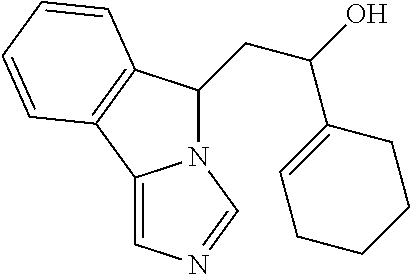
C(C(O)C1=CCCCC1)C1N2C(=CN=C2)C2=C1C=CC=C2
